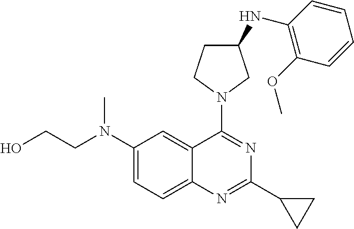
C(N(C1=CC=C2C(=C1)C(N1CC(NC3=C(OC)C=CC=C3)CC1)=NC(C1CC1)=N2)C)CO
